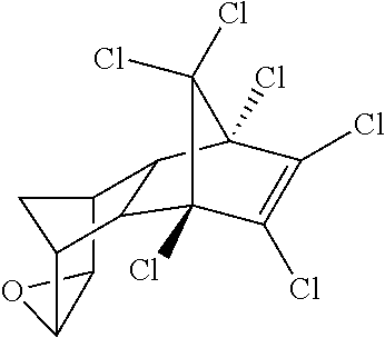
C12C3(Cl)C(Cl)=C(Cl)C(Cl)(C1C1C4OC4C2C1)C3(Cl)Cl
